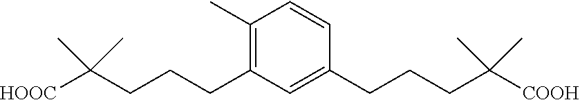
C1=CC(CCCC(C)(C)[COOH])=CC(CCCC(C)(C)[HOOC])=C1C
